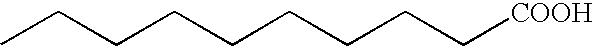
C(CCCCC[COOH])CCC
